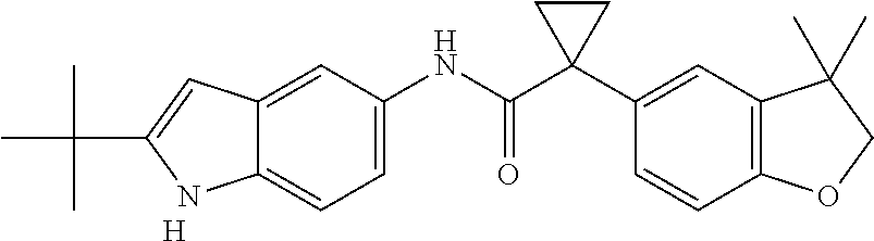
C1(C2(C(NC3=CC=C4C(=C3)C=C(C(C)(C)C)N4)=O)CC2)=CC2=C(C=C1)OCC2(C)C.[H]
